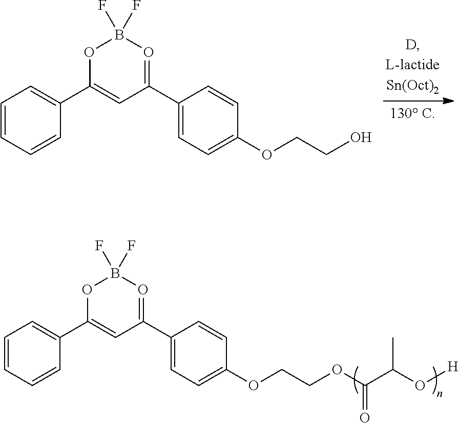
C1=CC=CC(C2=CC(C3=CC=C(OCCO)C=C3)=OB(F)(F)O2)=C1.C1=CC=CC(C2=CC(C3=CC=C(OCCOC(C(O[H])C)=O)C=C3)=OB(F)(F)O2)=C1
